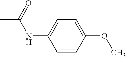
C1(NC(=O)C)=CC=C(OC)C=C1
